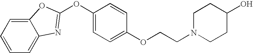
C12=CC=CC=C1N=C(OC1=CC=C(OCCN3CCC(O)CC3)C=C1)O2
